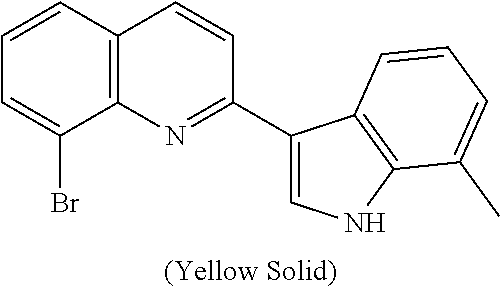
C12=C(C=CC=C1Br)C=CC(C1=CNC3=C1C=CC=C3C)=N2
